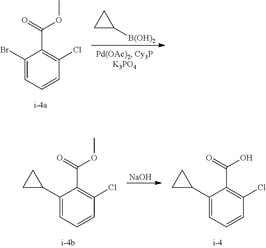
C1(Br)=CC=CC(Cl)=C1C(=O)OC.C1C([B(OH)2])C1.C1(C2CC2)=CC=CC(Cl)=C1C(=O)OC.[NaOH].C1(C2CC2)=CC=CC(Cl)=C1C(=O)O
